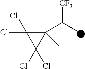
C1(C(C)[CF3])(CC)C(Cl)(Cl)C1(Cl)Cl
